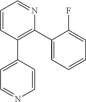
C1=CC(C2=CC=NC=C2)=C(C2=CC=CC=C2F)N=C1
